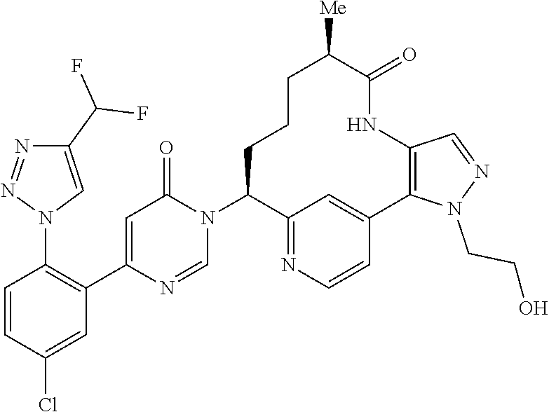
C1=CC(Cl)=CC(C2=CC(=O)N(C3C4=NC=CC(=C4)C4=C(NC(=O)C([Me])CCC3)C=NN4CCO)C=N2)=C1N1C=C(C(F)F)N=N1
